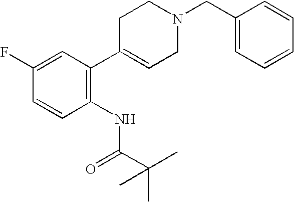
C1C(C2=C(NC(C(C)(C)C)=O)C=CC(F)=C2)=CCN(CC2=CC=CC=C2)C1
